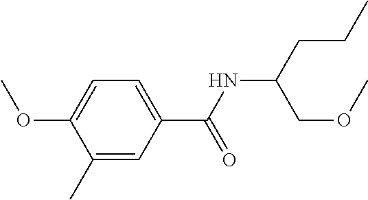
C1(C)=CC(C(NC(CCC)COC)=O)=CC=C1OC
